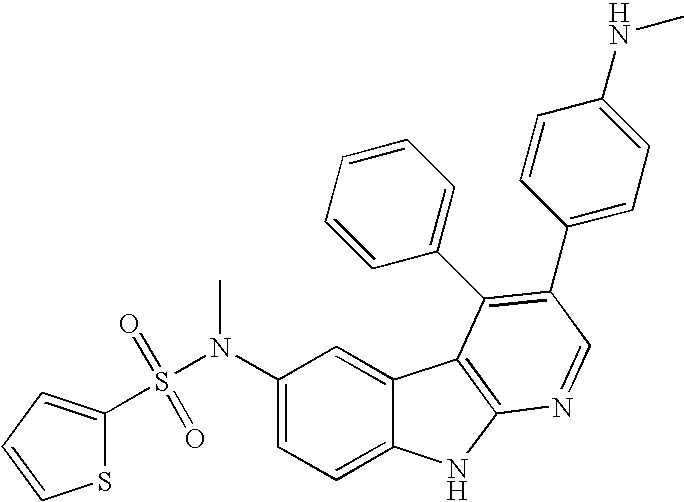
C1(N(S(=O)(=O)C2=CC=CS2)C)=CC=C2C(=C1)C1=C(N2)N=CC(C2=CC=C(NC)C=C2)=C1C1=CC=CC=C1
